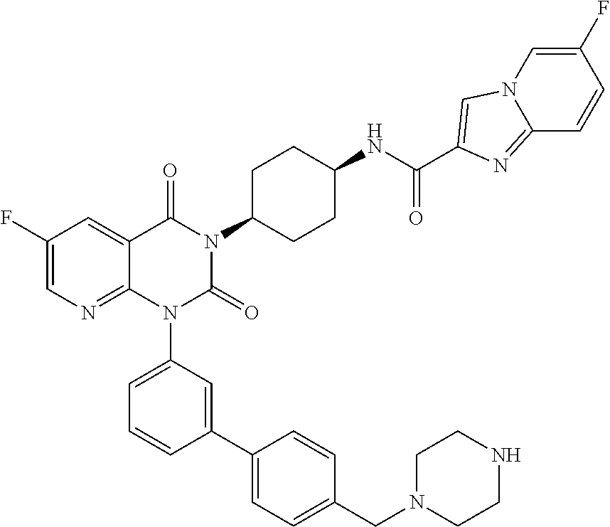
C1(F)=CN=C2C(=C1)C(=O)N(C1CCC(NC(=O)C3=CN4C=C(F)C=CC4=N3)CC1)C(=O)N2C1=CC=CC(C2=CC=C(CN3CCNCC3)C=C2)=C1
